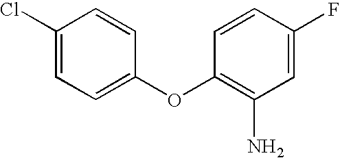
C1(Cl)=CC=C(OC2=C(N)C=C(F)C=C2)C=C1
